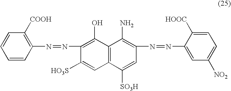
C1=CC=CC(N=NC2=C(O)C3=C(C=C2[HO3S])C([SO3H])=CC(N=NC2=CC([NO2])=CC=C2[HOOC])=C3N)=C1[COOH]
